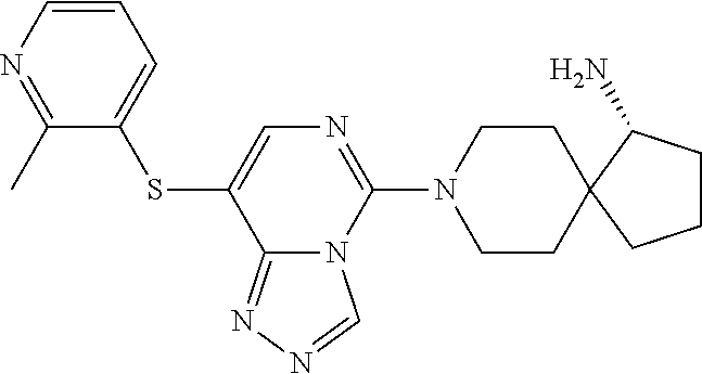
S(C1=CN=C(N2CCC3(CC2)C(N)CCC3)N2C1=NN=C2)C1=CC=CN=C1C
